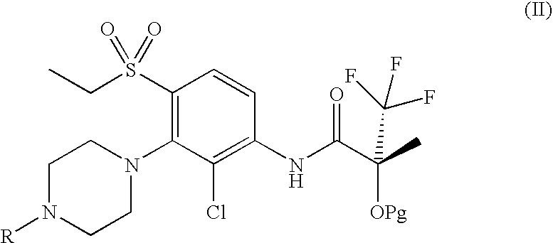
C1CN(C2=C(S(CC)(=O)=O)C=CC(NC(C(C)([OPg])C(F)(F)F)=O)=C2Cl)CCN1[R]
